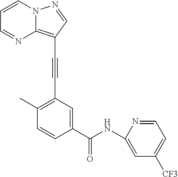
C1=CN2C(=C(C#CC3=C(C)C=CC(C(NC4=CC([CF3])=CC=N4)=O)=C3)C=N2)N=C1
